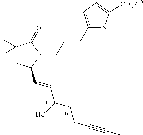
C1(F)(F)CC(C=CC(CCC#CC)O)N(CCCC2=CC=C([CO2R10])S2)C1=O
